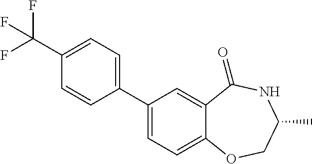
C1(C2=CC=C(C(F)(F)F)C=C2)=CC=C2C(=C1)C(=O)NC(C)CO2
